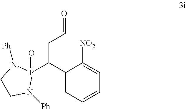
P1(C(C2=CC=CC=C2[NO2])CC=O)(=O)N([Ph])CCN1[Ph]
